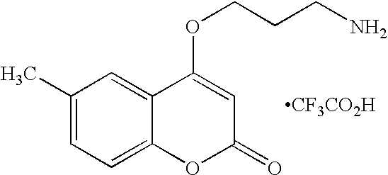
C1(C)=CC=C2C(=C1)C(OCCCN)=CC(=O)O2.[CF3CO2H]
